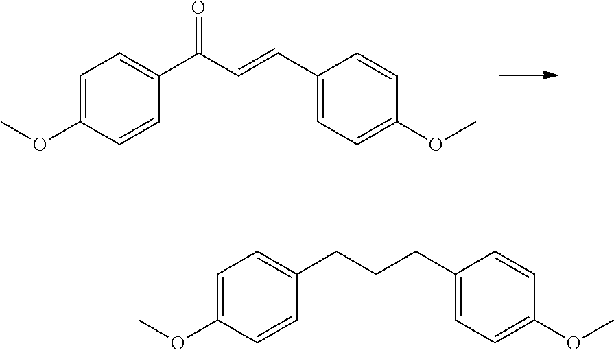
C1=C(OC)C=CC(C(C=CC2=CC=C(OC)C=C2)=O)=C1.C1=C(OC)C=CC(CCCC2=CC=C(OC)C=C2)=C1
